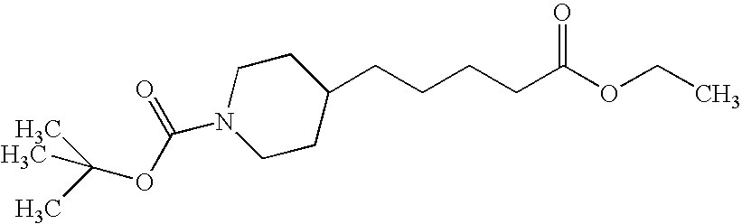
C1CC(CCCCC(OCC)=O)CCN1C(OC(C)(C)C)=O
